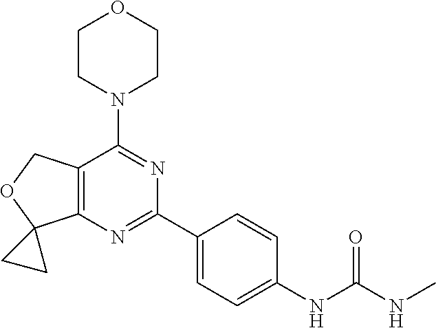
C12=C(N=C(C3=CC=C(NC(NC)=O)C=C3)N=C1N1CCOCC1)C1(OC2)CC1
